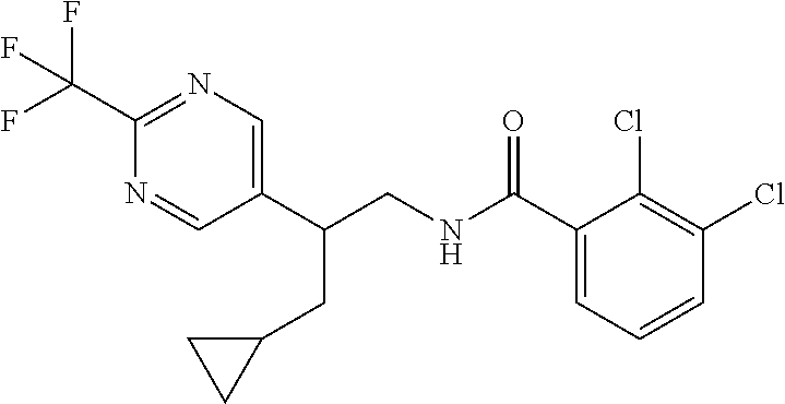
C1(C(NCC(C2=CN=C(C(F)(F)F)N=C2)CC2CC2)=O)=CC=CC(Cl)=C1Cl
